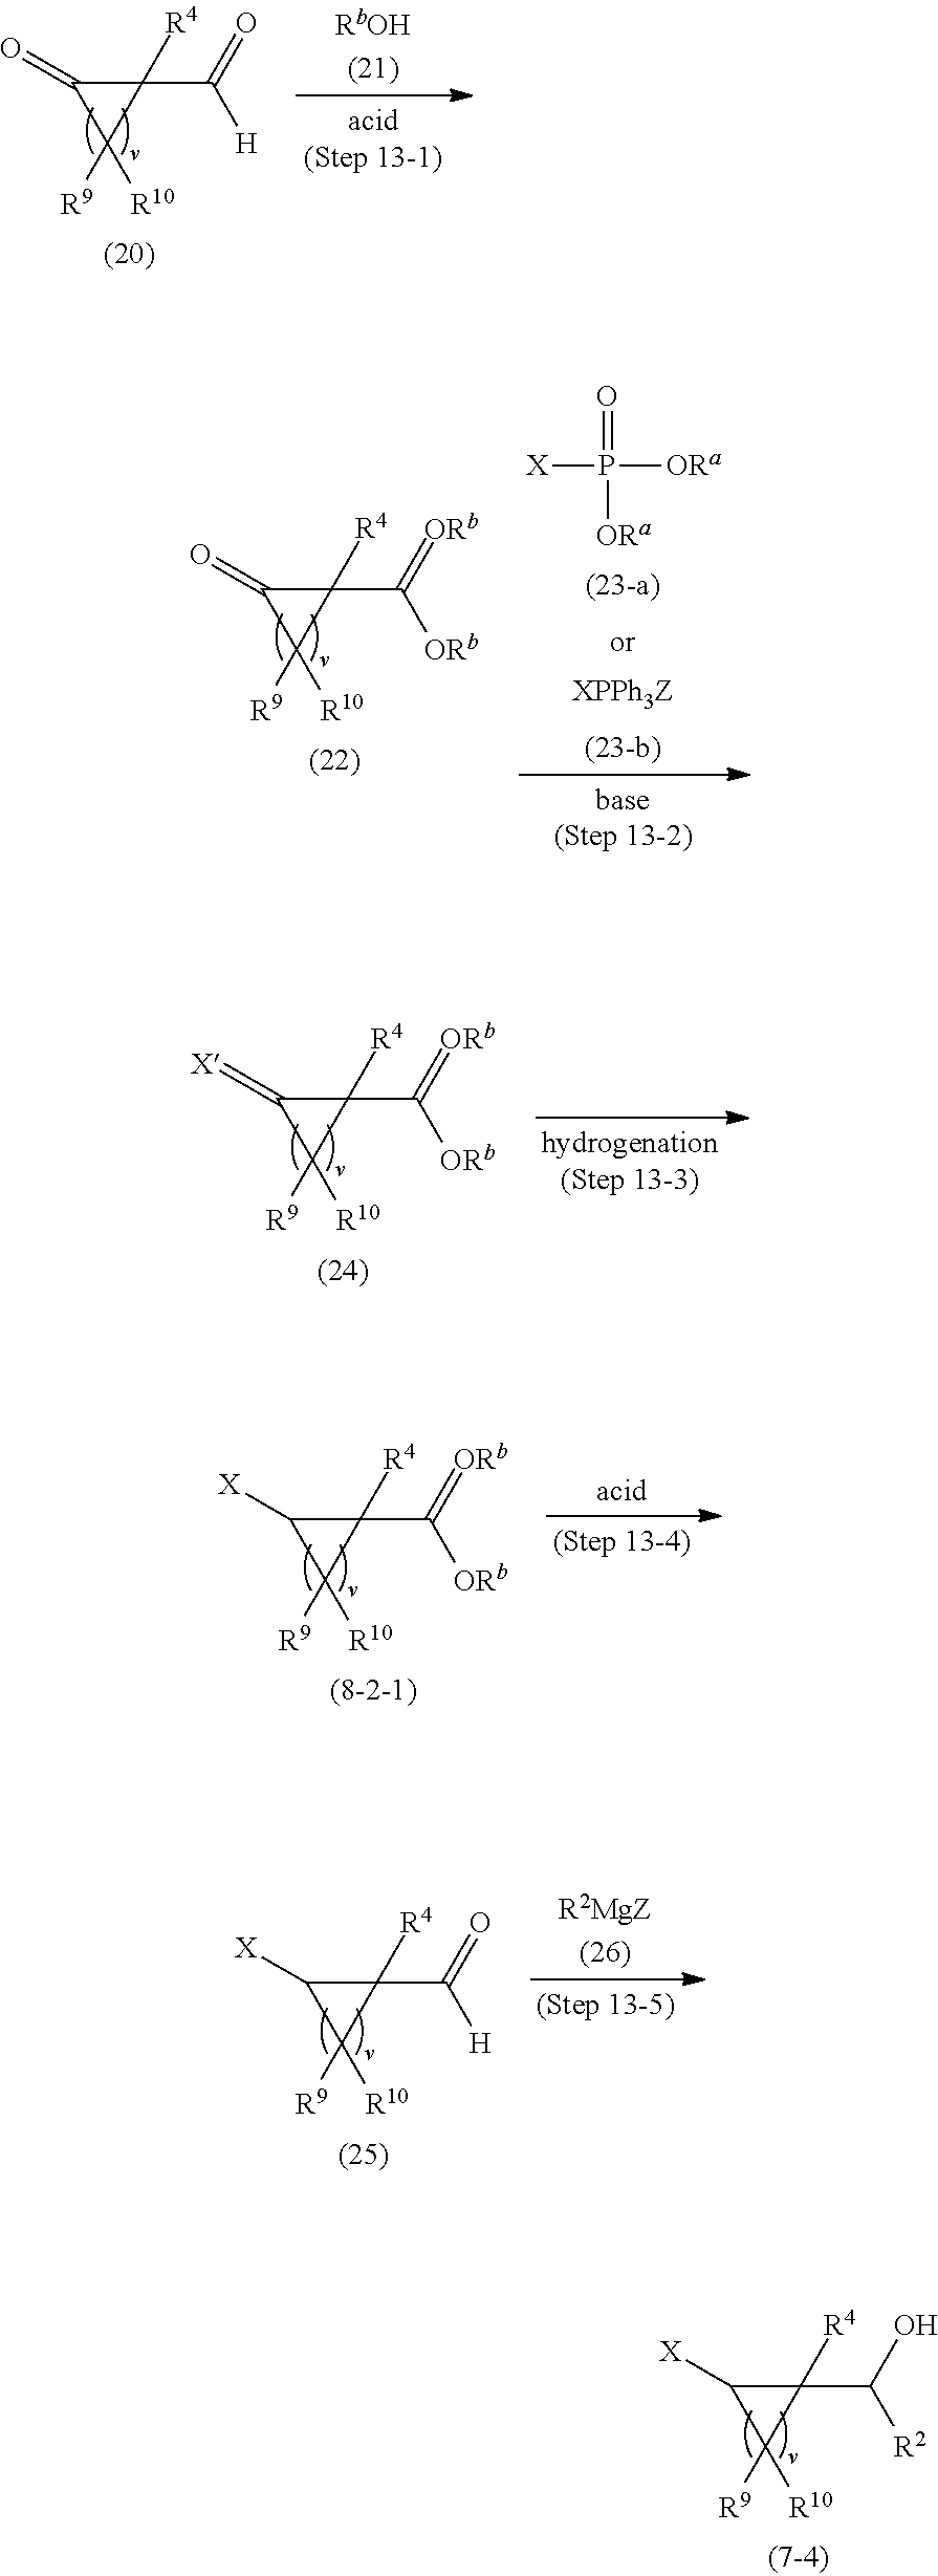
C1(C(=O)[H])([R4])C(=O)C1([R9])[R10].C1(C(=[ORb])[ORb])([R4])C(=O)C1([R9])[R10].O=P([X])([ORa])[ORa].C1(C(=[ORb])[ORb])([R4])C(=[X])C1([R9])[R10].C1(C(=[ORb])[ORb])([R4])C([X])C1([R9])[R10].C1(C(=O)[H])([R4])C([X])C1([R9])[R10].C1(C(O)[R2])([R4])C([X])C1([R9])[R10]
